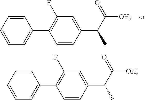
C1=CC(C(C(=O)[OH])C)=CC(F)=C1C1=CC=CC=C1.C1=CC(C(C(=O)[OH])C)=CC(F)=C1C1=CC=CC=C1
